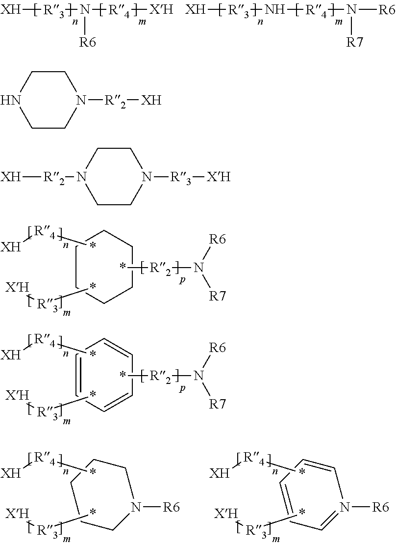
C1CCCCC1.*[R2]N([R7])[R6].*[R4][XH].*[R3][XH].C1=CC=CC=C1.*[R2]N([R7])[R6].*[R4][XH].*[R3][XH].[XH][R3]N([R4][XH])[R6].[XH][R3]N[R4]N([R6])[R7].C1CCN([R6])CC1.*[R4][XH].*[R3][XH].C1=CC=N([R6])C=C1.*[R4][XH].*[R3][XH].C1CNCCN1[R2][XH].C1CN([R2][XH])CCN1[R3][XH]
